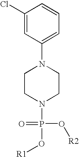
C1(Cl)=CC(N2CCN(P(O[R1])(=O)O[R2])CC2)=CC=C1
